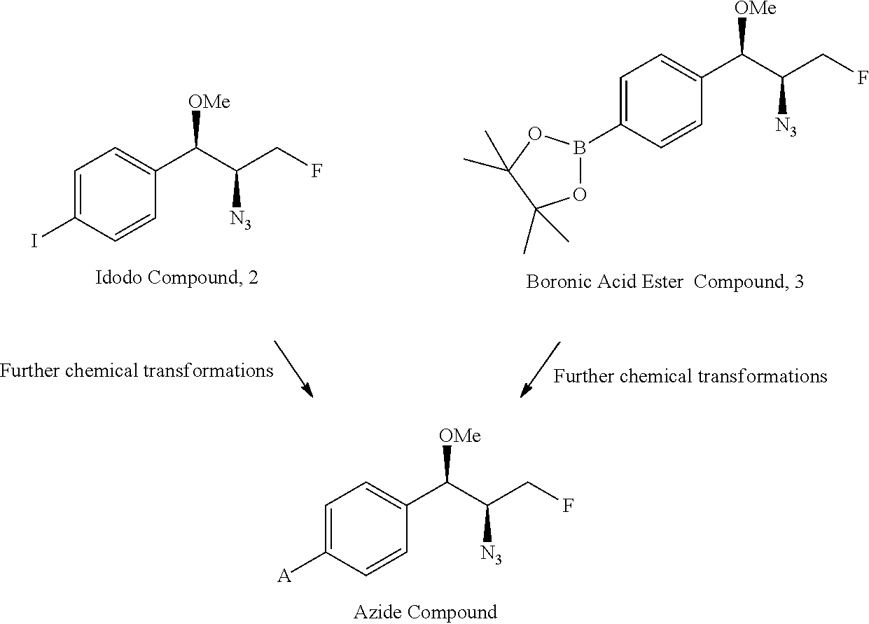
C1=C([A])C=CC(C(C(CF)[N3])[OMe])=C1.C1=C(I)C=CC(C(C(CF)[N3])[OMe])=C1.C1=C(B2OC(C)(C)C(C)(C)O2)C=CC(C(C(CF)[N3])[OMe])=C1
